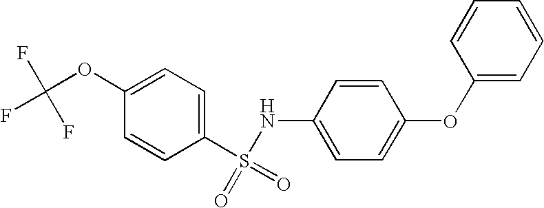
C1(S(=O)(=O)NC2=CC=C(OC3=CC=CC=C3)C=C2)=CC=C(OC(F)(F)F)C=C1
